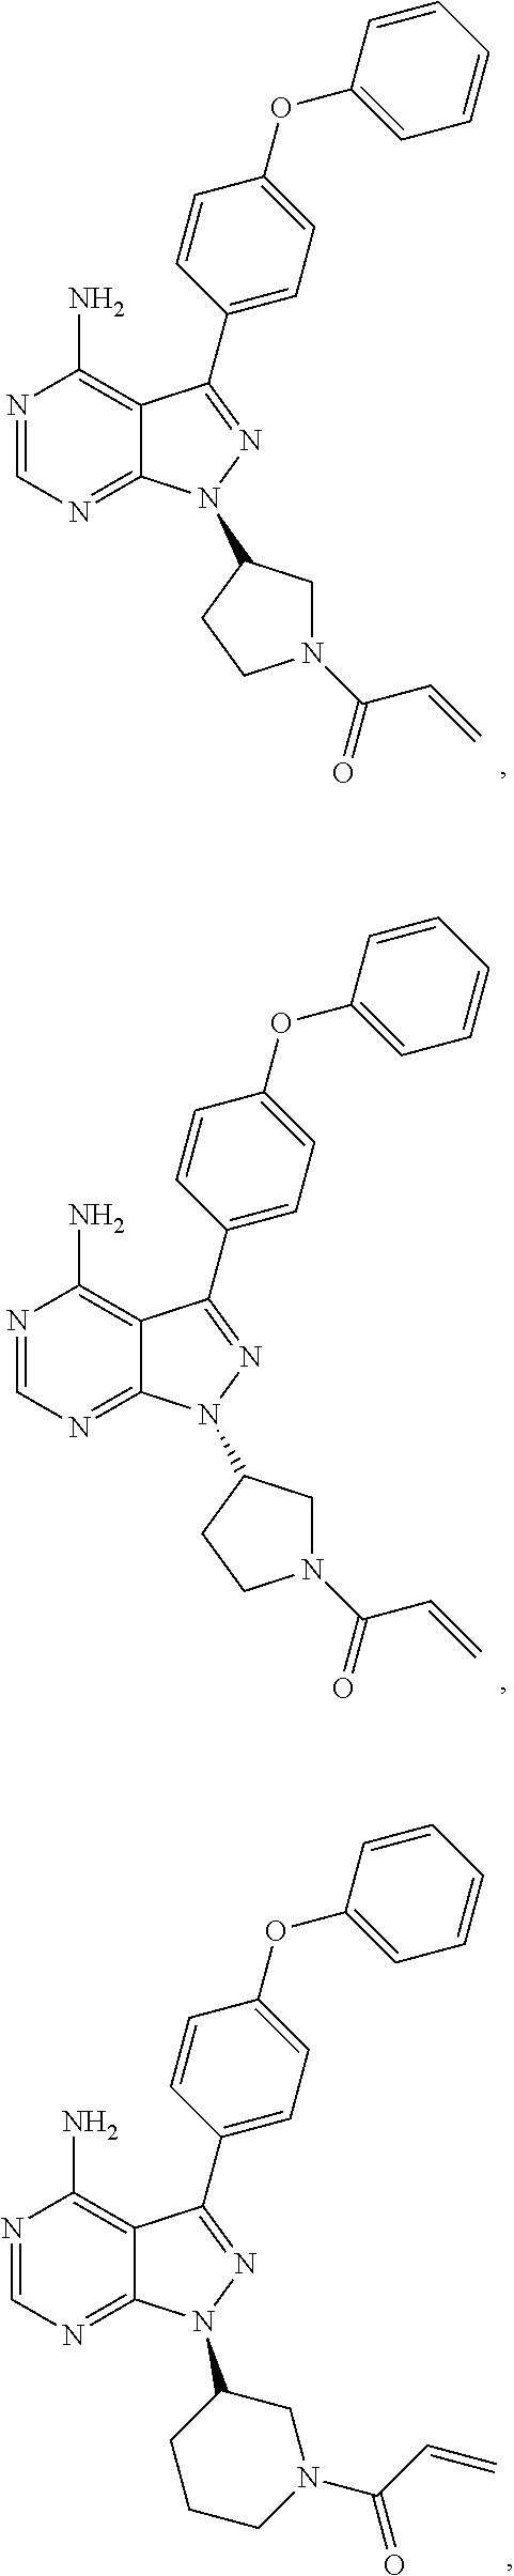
N1=CN=C2C(=C1N)C(C1=CC=C(OC3=CC=CC=C3)C=C1)=NN2C1CN(C(=O)C=C)CC1.N1=CN=C2C(=C1N)C(C1=CC=C(OC3=CC=CC=C3)C=C1)=NN2C1CN(C(=O)C=C)CC1.N1=CN=C2C(=C1N)C(C1=CC=C(OC3=CC=CC=C3)C=C1)=NN2C1CCCN(C(C=C)=O)C1
